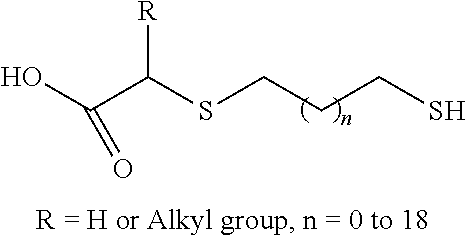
S(CCCS)C(C(O)=O)[R]
